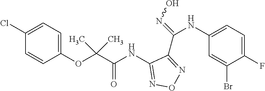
C1(NC(C(OC2=CC=C(Cl)C=C2)(C)C)=O)=NON=C1C(=NO)NC1=CC=C(F)C(Br)=C1
